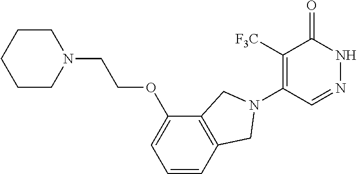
C1([F3C])=C(N2CC3=C(C(OCCN4CCCCC4)=CC=C3)C2)C=NNC1=O
